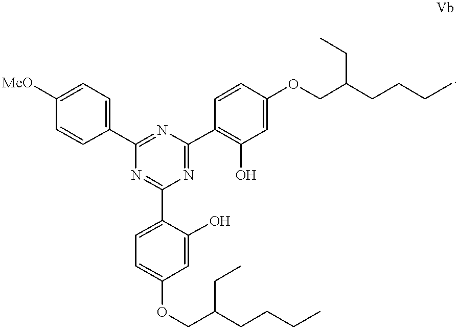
C1(C2=NC(C3=C(O)C=C(OCC(CCCC)CC)C=C3)=NC(C3=CC=C(OCC(CCCC)CC)C=C3O)=N2)=CC=C([MeO])C=C1
